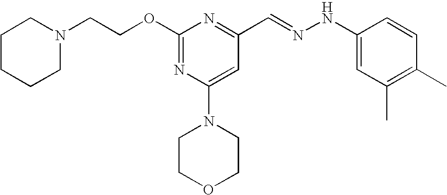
C(COC1=NC(N2CCOCC2)=CC(C=NNC2=CC(C)=C(C)C=C2)=N1)N1CCCCC1
